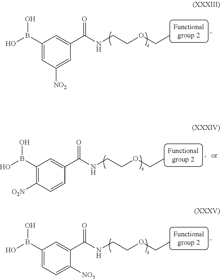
C1(B(O)O)=CC([NO2])=CC(C(NCCOCC)=O)=C1.C1(B(O)O)=C([O2N])C=CC(C(NCCOCC)=O)=C1.C1(B(O)O)=CC=C([NO2])C(C(NCCOCC)=O)=C1
